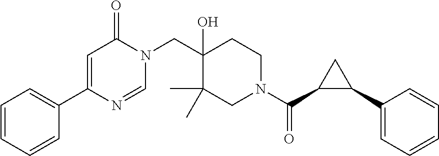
N1(CC2(O)C(C)(C)CN(C(=O)C3C(C4=CC=CC=C4)C3)CC2)C(=O)C=C(C2=CC=CC=C2)N=C1
